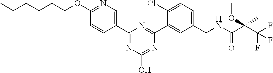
C1(CNC(C(C(F)(F)F)(C)OC)=O)=CC=C(Cl)C(C2=NC(C3=CN=C(OCCCCCC)C=C3)=NC(O)=N2)=C1
